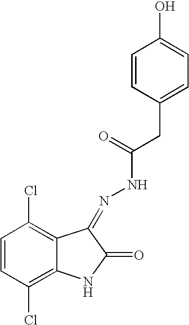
C1=CC(Cl)=C2C(=C1Cl)C(=NNC(CC1=CC=C(O)C=C1)=O)C(=O)N2
